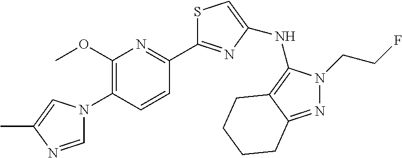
C1=NC(C)=CN1C1=C(OC)N=C(C2=NC(NC3=C4C(=NN3CCF)CCCC4)=CS2)C=C1
